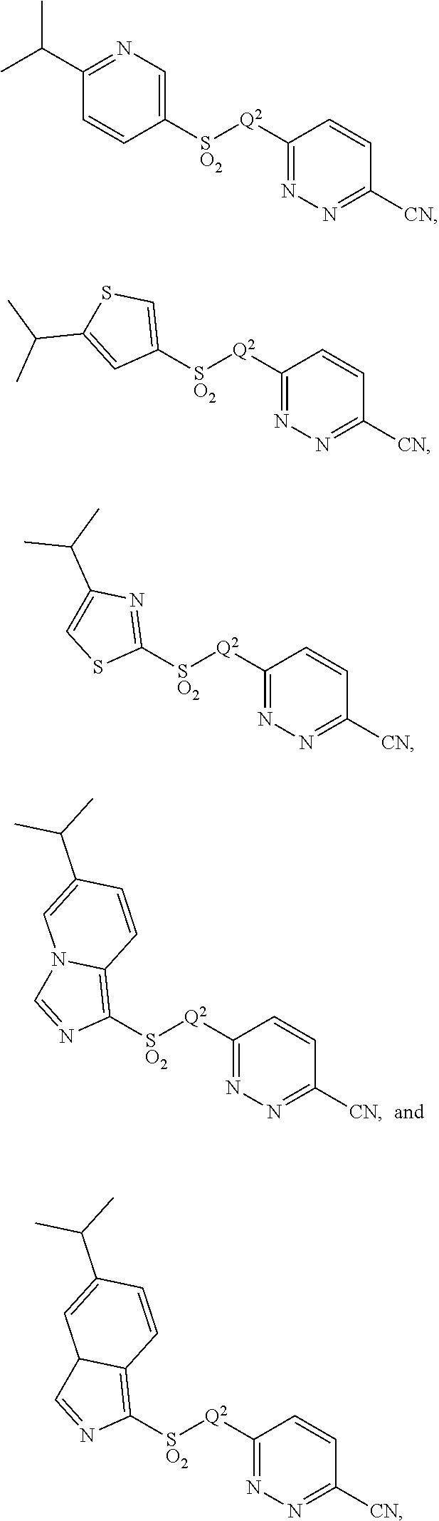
C1([SO2][Q2]C2=NN=C([CN])C=C2)=C2N(C=N1)C=C(C(C)C)C=C2.C1([SO2][Q2]C2=NN=C([CN])C=C2)=CN=C(C(C)C)C=C1.C1([SO2][Q2]C2=NN=C([CN])C=C2)=CSC(C(C)C)=C1.C1([SO2][Q2]C2=NN=C([CN])C=C2)=NC(C(C)C)=CS1.C1([SO2][Q2]C2=NN=C([CN])C=C2)=C2C(C=N1)C=C(C(C)C)C=C2
